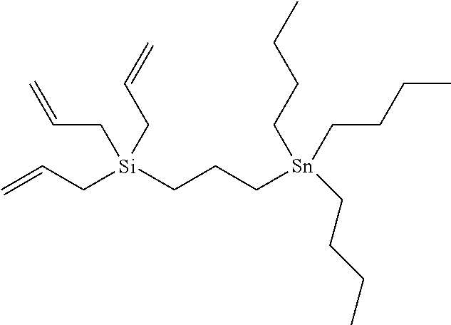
C=CC[Si](CC=C)(CC=C)CCC[Sn](CCCC)(CCCC)CCCC
